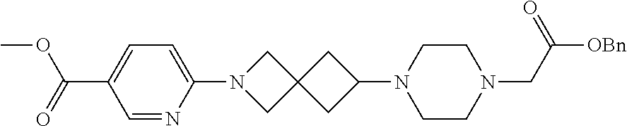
C1CN(CC([OBn])=O)CCN1C1CC2(C1)CN(C1=CC=C(C(OC)=O)C=N1)C2
